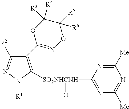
C1(C2=NOC([R5])([R6])C([R3])([R4])O2)=C([SO2NHCNH](C2=NC([Me])=NC([Me])=N2)=O)N([R1])N=C1[R2]
